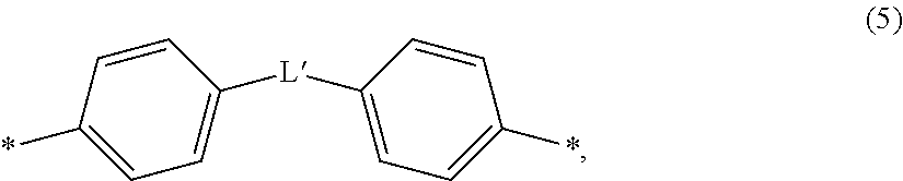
C1([L]C2=CC=C(*)C=C2)=CC=C(*)C=C1
